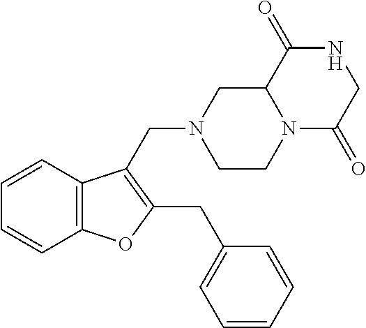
N12C(=O)CNC(=O)C1CN(CC1=C(CC3=CC=CC=C3)OC3=C1C=CC=C3)CC2
